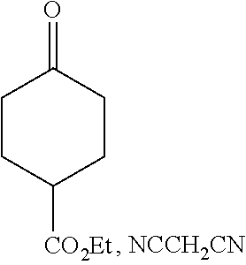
C1CC([CO2Et])CCC1=O
